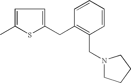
C1=C(C)SC(CC2=C(CN3CCCC3)C=CC=C2)=C1
